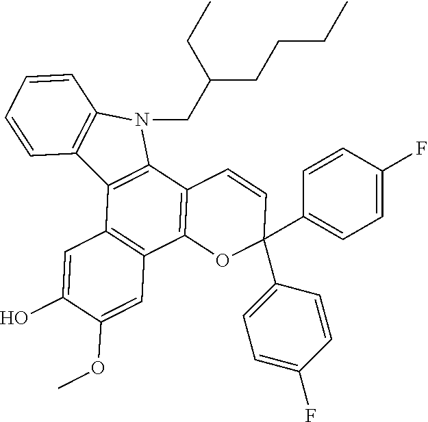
C12=C(C3=C(C4=C1C=C(O)C(OC)=C4)OC(C1=CC=C(F)C=C1)(C1=CC=C(F)C=C1)C=C3)N(CC(CCCC)CC)C1=C2C=CC=C1
